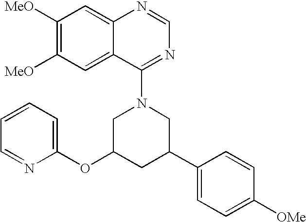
C1([MeO])=C([MeO])C=C2C(=C1)N=CN=C2N1CC(OC2=CC=CC=N2)CC(C2=CC=C([OMe])C=C2)C1
